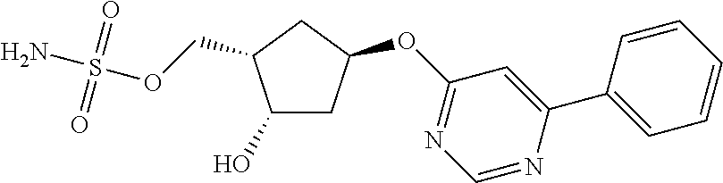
O(S(N)(=O)=O)CC1C(O)CC(OC2=NC=NC(C3=CC=CC=C3)=C2)C1
